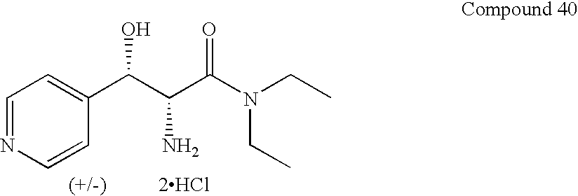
C1=NC=CC(C(C(N)C(N(CC)CC)=O)O)=C1.[2HCl]
